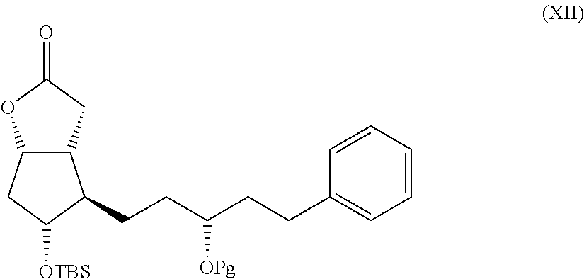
C12C(CC(=O)O1)C(CCC(CCC1=CC=CC=C1)[OPg])C([OTBS])C2
